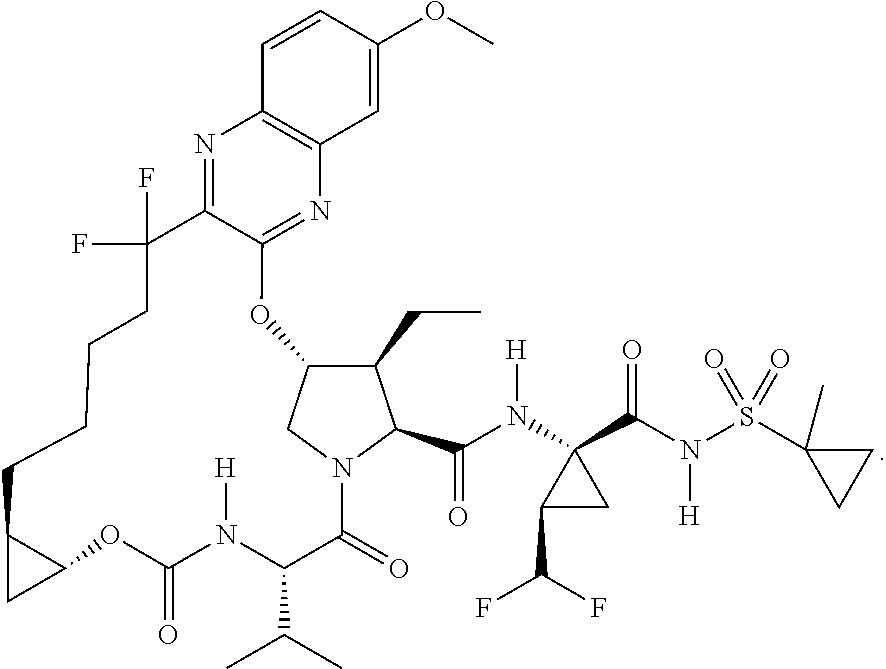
N1=C2C(=NC3=C1C=CC(OC)=C3)OC1C(CC)C(C(N(C3(C(N([H])S(C4(C)CC4)(=O)=O)=O)C(C(F)F)C3)[H])=O)N(C(=O)C(C(C)C)N([H])C(=O)OC3C(CCCCC2(F)F)C3)C1
